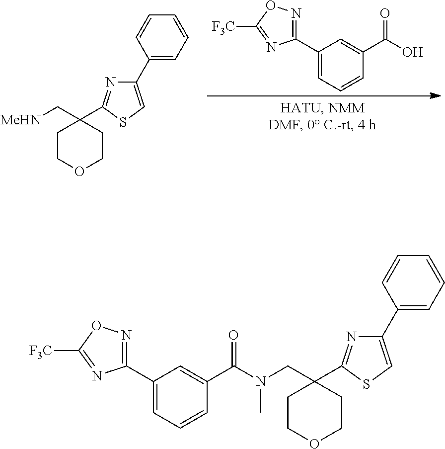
[MeHN]CC1(C2=NC(C3=CC=CC=C3)=CS2)CCOCC1.C1(C2=CC=CC(C(=O)O)=C2)=NOC([F3C])=N1.N(CC1(C2=NC(C3=CC=CC=C3)=CS2)CCOCC1)(C(=O)C1=CC(C2=NOC([F3C])=N2)=CC=C1)C
